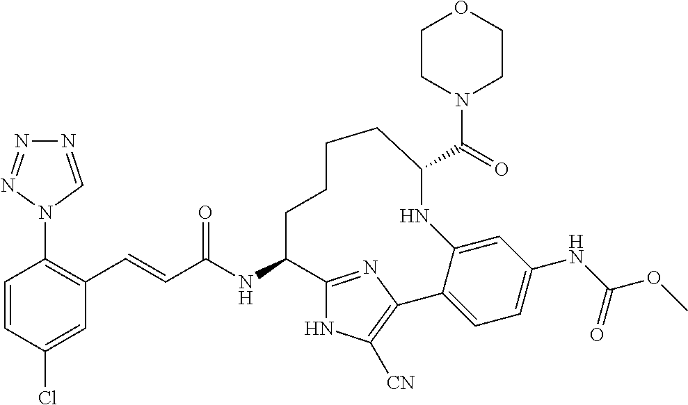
C(C(NC1C2=NC(=C([CN])N2)C2=CC=C(NC(OC)=O)C=C2NC(C(N2CCOCC2)=O)CCCC1)=O)=CC1=C(N2C=NN=N2)C=CC(Cl)=C1
